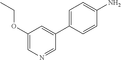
NC1=CC=C(C2=CC(OCC)=CN=C2)C=C1
